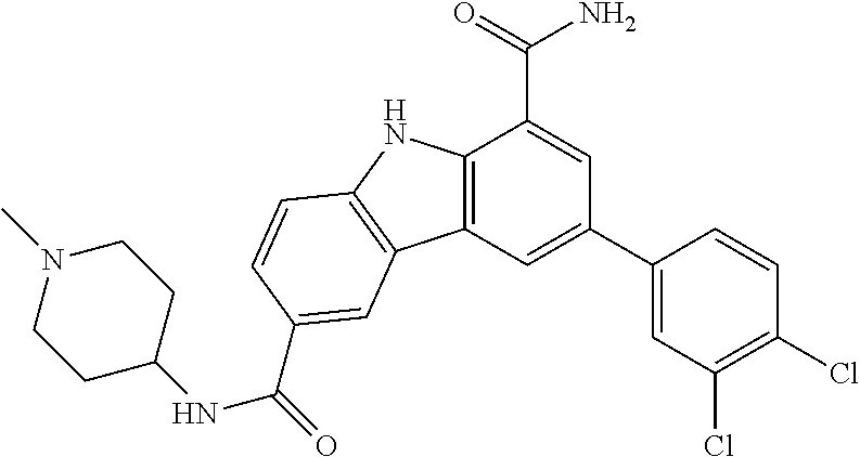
C12=C(C=C(C3=CC(Cl)=C(Cl)C=C3)C=C1C(=O)N)C1=C(N2)C=CC(C(NC2CCN(C)CC2)=O)=C1
